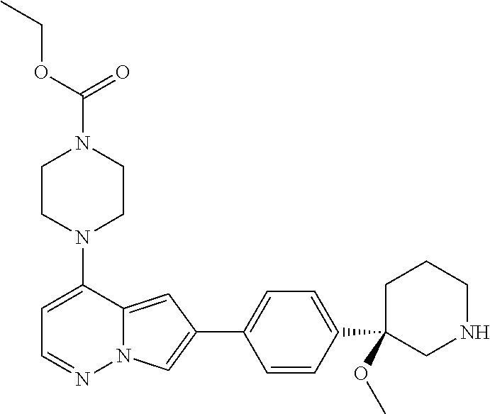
N1(C2=CC=NN3C2=CC(C2=CC=C(C4(OC)CNCCC4)C=C2)=C3)CCN(C(=O)OCC)CC1
